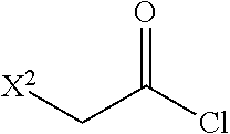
[X2]CC(Cl)=O
